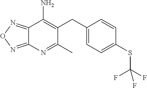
C12=NON=C1N=C(C)C(CC1=CC=C(SC(F)(F)F)C=C1)=C2N
